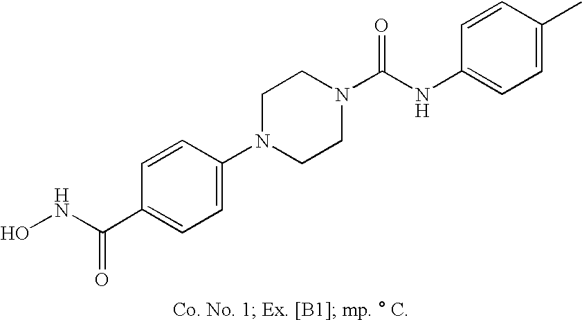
C1=CC(N2CCN(C(NC3=CC=C(C)C=C3)=O)CC2)=CC=C1C(NO)=O
